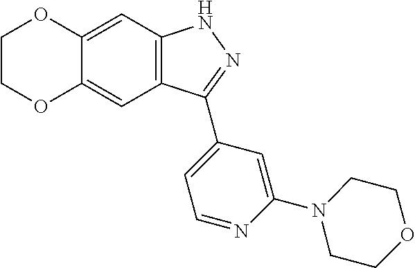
C12=CC3=C(C=C1OCCO2)C(C1=CC=NC(N2CCOCC2)=C1)=NN3
